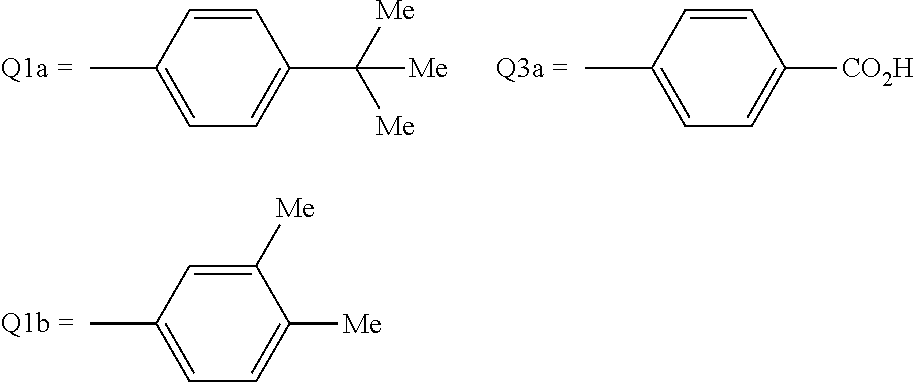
C1=C(C)C=CC(C([Me])([Me])[Me])=C1.C1=C(C)C=CC([CO2H])=C1.C1=C(C)C=C([Me])C([Me])=C1
